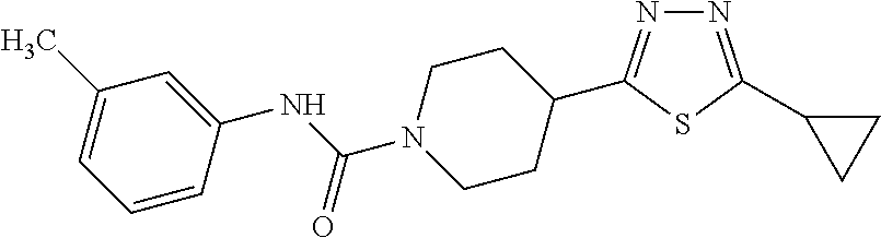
N1=C(C2CCN(C(=O)NC3=CC(C)=CC=C3)CC2)SC(C2CC2)=N1
